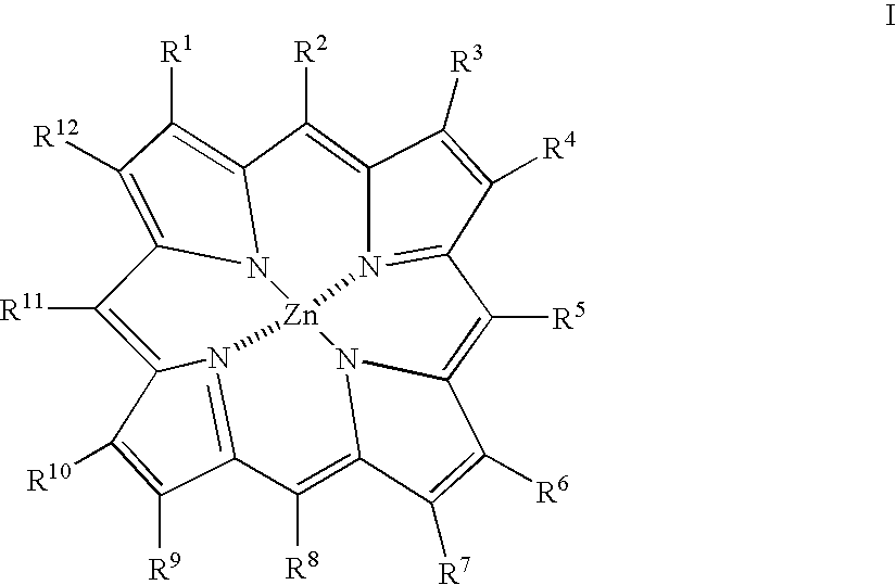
C1([R11])=C2N3=C(C([R8])=C4N5C(=C([R5])C6=N7C(=C([R2])C8=C([R1])C([R12])=C1N8[Zn]753)C([R3])=C6[R4])C([R6])=C4[R7])C([R9])=C2[R10]
